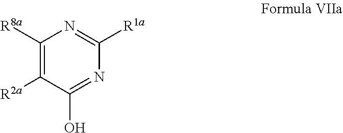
C1([R8a])=C([R2a])C(O)=NC([R1a])=N1
